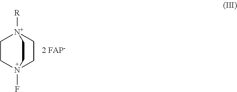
C1CN2(F)CC[N+]1([R])CC2
